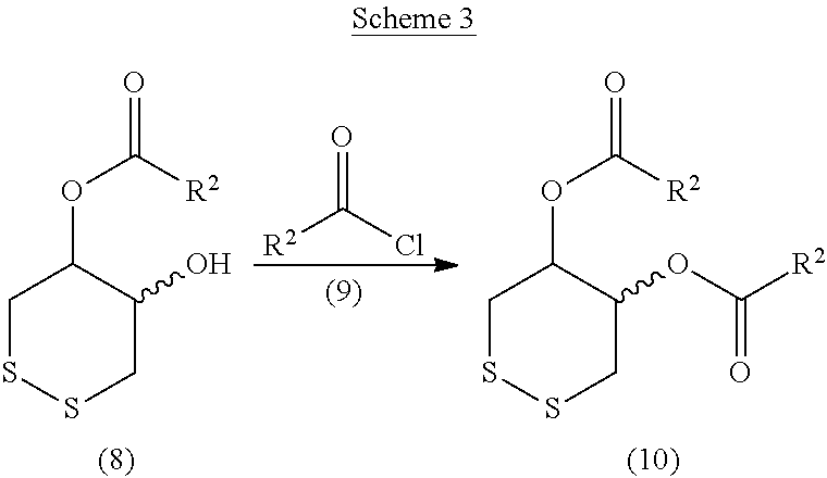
C1SSCC(O)C1OC(=O)[R2].[R2]C(=O)Cl.C1SSCC(OC([R2])=O)C1OC(=O)[R2]
